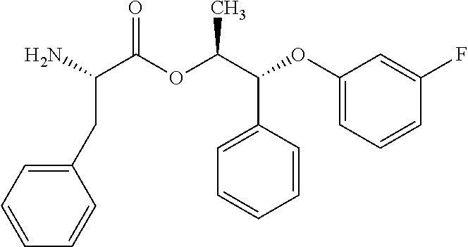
NC(C(OC(C(C1=CC=CC=C1)OC1=CC=CC(F)=C1)C)=O)CC1=CC=CC=C1
